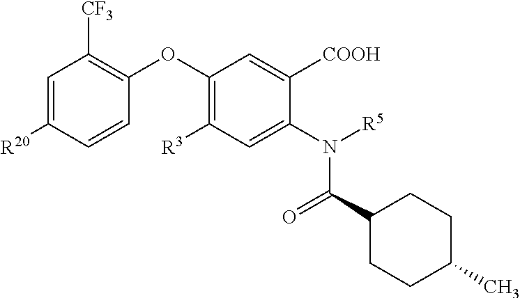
C1=C([R20])C=CC(OC2=C([R3])C=C(N([R5])C(C3CCC(C)CC3)=O)C([COOH])=C2)=C1[CF3]
